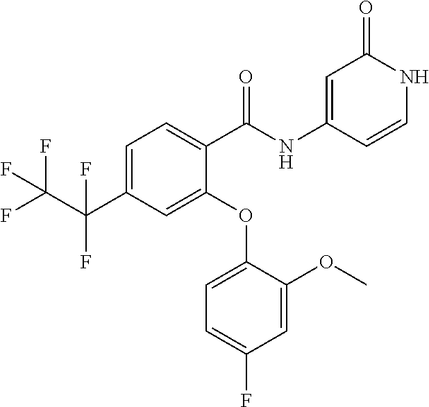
C1(NC(C2=CC=C(C(F)(C(F)(F)F)F)C=C2OC2=CC=C(F)C=C2OC)=O)=CC(=O)NC=C1
